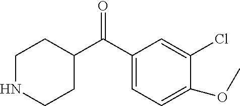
C1NCCC(C(C2=CC=C(OC)C(Cl)=C2)=O)C1
